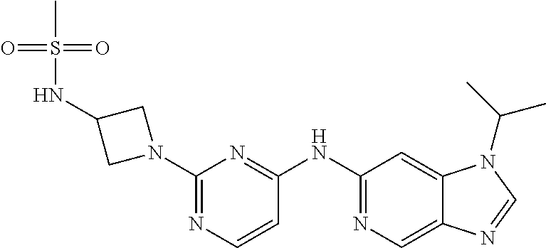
C1(N2CC(NS(C)(=O)=O)C2)=NC=CC(NC2=NC=C3C(=C2)N(C(C)C)C=N3)=N1
